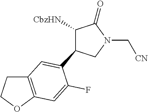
C1([CbzHN])C(=O)N(C[CN])CC1C1=CC2=C(OCC2)C=C1F
